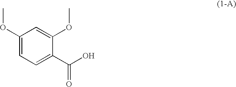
C1(OC)=CC=C(C(O)=O)C(OC)=C1
